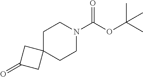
C1C2(CCN(C(OC(C)(C)C)=O)C1)CC(=O)C2
